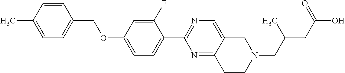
C1=C(C)C=CC(COC2=CC=C(C3=NC=C4C(=N3)CCN(CC(CC(O)=O)C)C4)C(F)=C2)=C1
